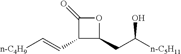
C1(C=C[n-C4H9])C(CC([n-C5H11])O)OC1=O
